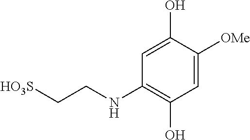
C1=C([OMe])C(O)=CC(NCC[HO3S])=C1O
